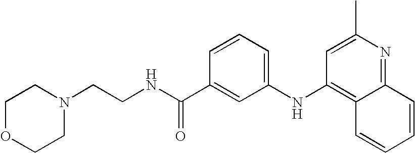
N(C(C1=CC(NC2=C3C(=NC(C)=C2)C=CC=C3)=CC=C1)=O)CCN1CCOCC1
